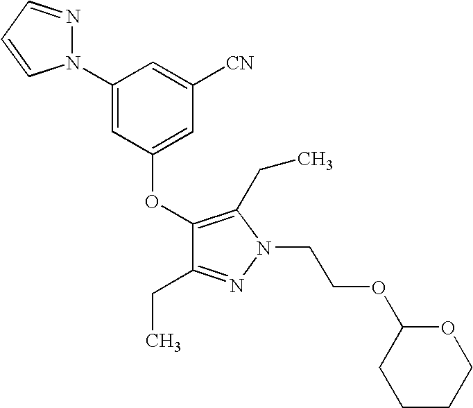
C1(N2N=CC=C2)=CC(OC2=C(CC)N(CCOC3CCCCO3)N=C2CC)=CC([CN])=C1
